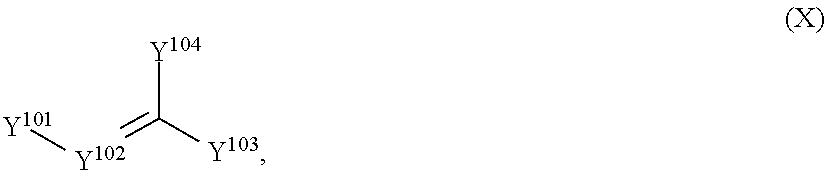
[Y101][Y102]=C([Y104])[Y103]
